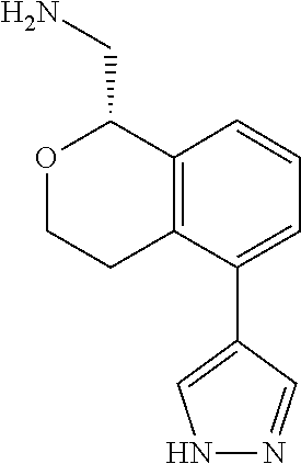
C1=CC=C(C2=CNN=C2)C2=C1C(CN)OCC2
